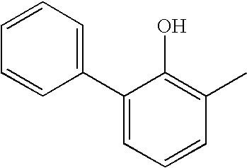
C1=CC=CC(C2=CC=CC(C)=C2O)=C1
